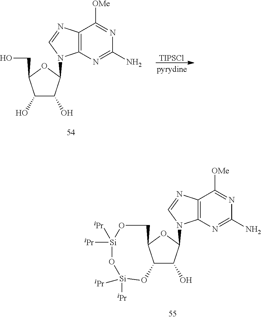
C1(O)C(O)C(N2C3=C(N=C2)C([OMe])=NC(N)=N3)OC1CO.[TIPSCl].C12C(O)C(N3C4=C(N=C3)C([OMe])=NC(N)=N4)OC1CO[Si]([iPr])([iPr])O[Si]([iPr])([iPr])O2
